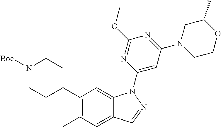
C1(C2CCN([Boc])CC2)=C(C)C=C2C(=C1)N(C1=CC(N3CCOC(C)C3)=NC(OC)=N1)N=C2
